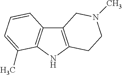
C12=C(NC3=C1C=CC=C3C)CCN(C)C2
